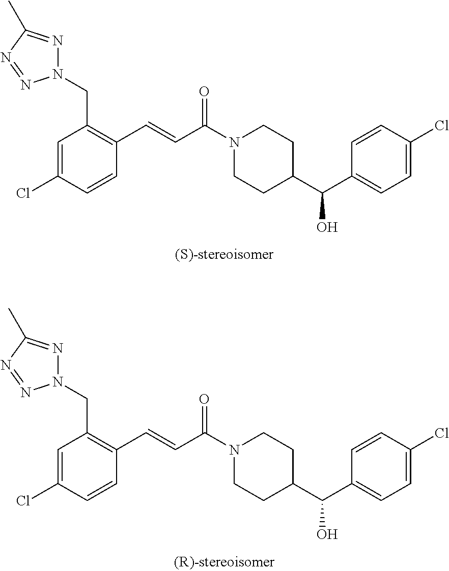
N1(CC2=C(C=CC(N3CCC(C(C4=CC=C(Cl)C=C4)O)CC3)=O)C=CC(Cl)=C2)N=C(C)N=N1.N1(CC2=C(C=CC(N3CCC(C(C4=CC=C(Cl)C=C4)O)CC3)=O)C=CC(Cl)=C2)N=C(C)N=N1
